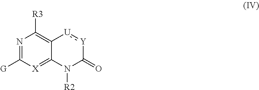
C12=C([R3])N=C([G])[X]=C1N([R2])C(=O)[Y]:[U]2
